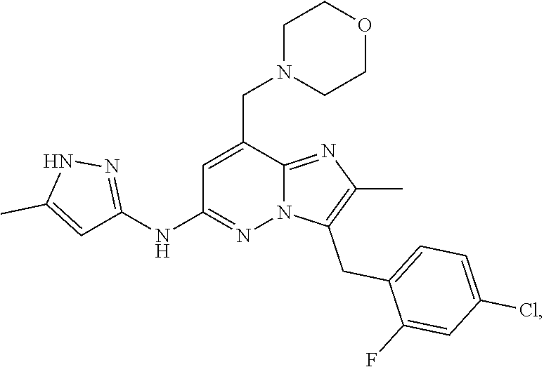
C1=C(CN2CCOCC2)C2=NC(C)=C(CC3=CC=C(Cl)C=C3F)N2N=C1NC1=NNC(C)=C1
